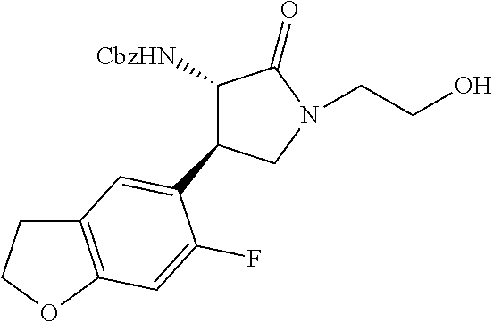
C1([CbzHN])C(=O)N(CCO)CC1C1=CC2=C(OCC2)C=C1F
